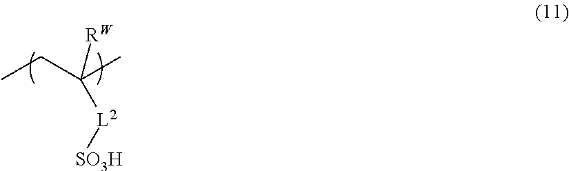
CCC(C)([RW])[L2][SO3H]
